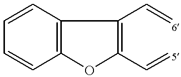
C1=CC=CC2=C1C(C=[6])=C(C=[5])O2
